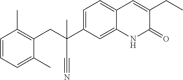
C(C1=C(C)C=CC=C1C)C(C#N)(C1=CC=C2C(=C1)NC(=O)C(CC)=C2)C
